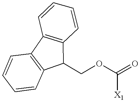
O(C(=O)[X1])CC1C2=C(C=CC=C2)C2=C1C=CC=C2
